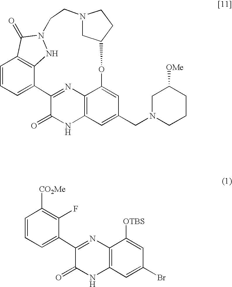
C12=NC3=C(NC1=O)C=C(CN1CCCC([OMe])C1)C=C3OC1CN(CCN3NC4=C(C=CC=C24)C3=O)CC1.C1(C2=CC=CC([CO2Me])=C2F)=NC2=C(NC1=O)C=C(Br)C=C2[OTBS]
